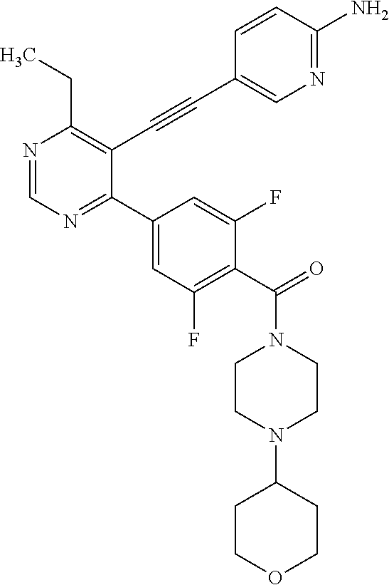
N1=CN=C(C2=CC(F)=C(C(=O)N3CCN(C4CCOCC4)CC3)C(F)=C2)C(C#CC2=CN=C(N)C=C2)=C1CC
